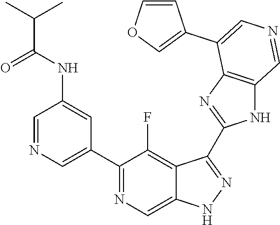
C1(C2=CN=CC(NC(=O)C(C)C)=C2)=NC=C2C(=C1F)C(C1=NC3=C(N1)C=NC=C3C1=COC=C1)=NN2
